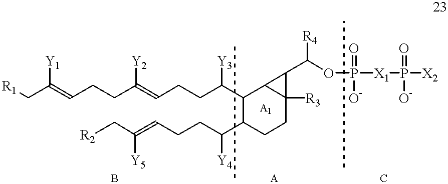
[R1]CC(=CCCC(=CCCC(C1C2C([R3])(C2C(OP(=O)([O-])[X1]P(=O)([O-])[X2])[R4])CCC1C(CCC=C(C[R2])[Y5])[Y4])[Y3])[Y2])[Y1]
